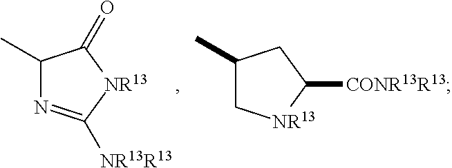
C1(C)N=C([NR13R13])[NR13]C1=O.C1(C)C[NR13]C([CONR13R13])C1
